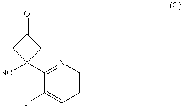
C1=CN=C(C2([NC])CC(=O)C2)C(F)=C1
